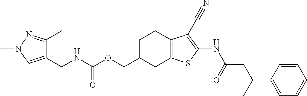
C(C1CC2=C(CC1)C(C#N)=C(NC(CC(C1=CC=CC=C1)C)=O)S2)OC(NCC1=CN(C)N=C1C)=O
